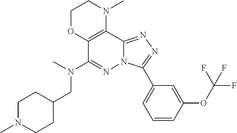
C12=C(C(N(CC3CCN(C)CC3)C)=NN3C1=NN=C3C1=CC=CC(OC(F)(F)F)=C1)OCCN2C
